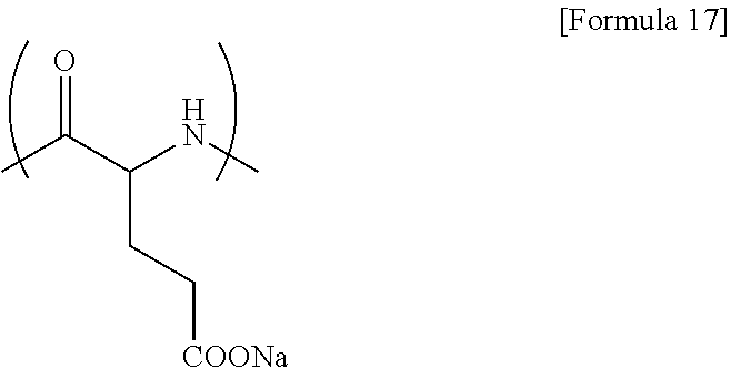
CC(C(NC)CC[COONa])=O
